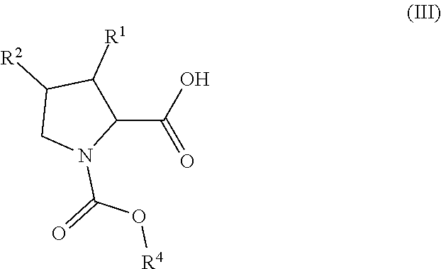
C1(C(O)=O)C([R1])C([R2])CN1C(O[R4])=O
